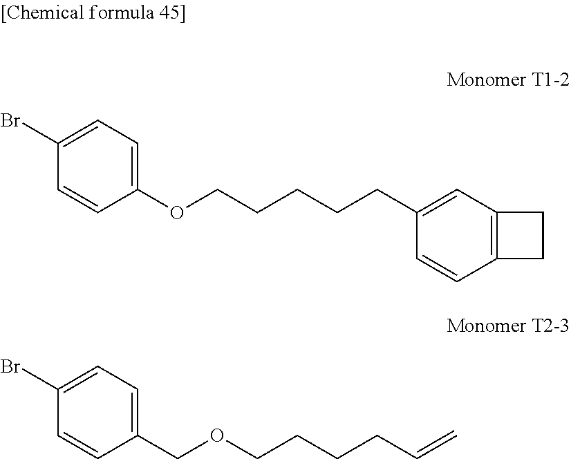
C1(Br)=CC=C(OCCCCCC2=CC3=C(C=C2)CC3)C=C1.C1(Br)=CC=C(COCCCCC=C)C=C1
